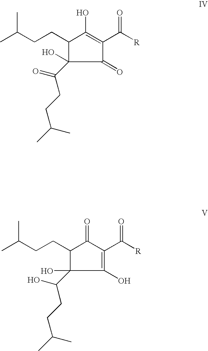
C1(CCC(C)C)C(O)(C(=O)CCC(C)C)C(=O)C(C([R])=O)=C1O.C1(CCC(C)C)C(O)(C(O)CCC(C)C)C(O)=C(C([R])=O)C1=O
